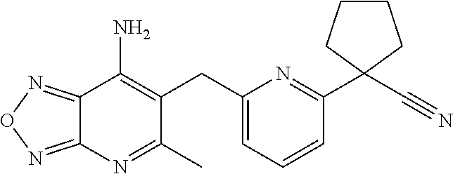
C12=NON=C1N=C(C)C(CC1=CC=CC(C3(C#N)CCCC3)=N1)=C2N
